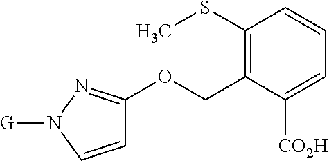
C1(SC)=C(COC2=NN([G])C=C2)C([CO2H])=CC=C1
